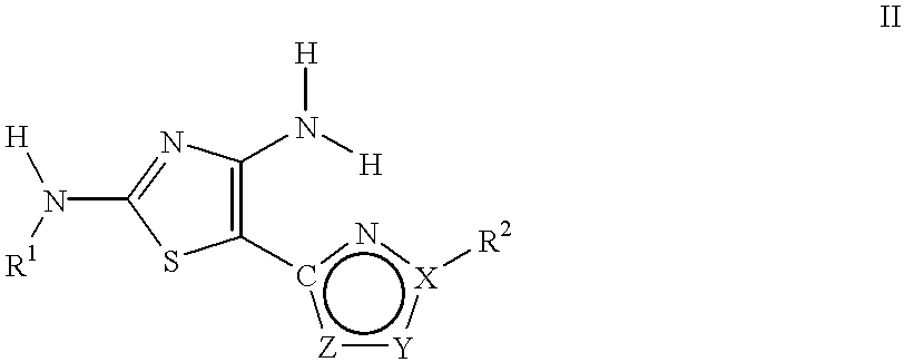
C1(N([H])[H])=C(c2[Z]:[Y]:[X]([R2])n2)SC(N([H])[R1])=N1
